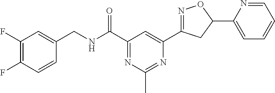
C1(F)=C(F)C=CC(CNC(C2=NC(C)=NC(C3=NOC(C4=CC=CC=N4)C3)=C2)=O)=C1
